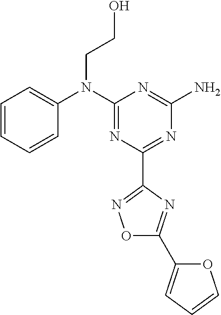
C1=CC=CC(N(C2=NC(C3=NOC(C4=CC=CO4)=N3)=NC(N)=N2)CCO)=C1
